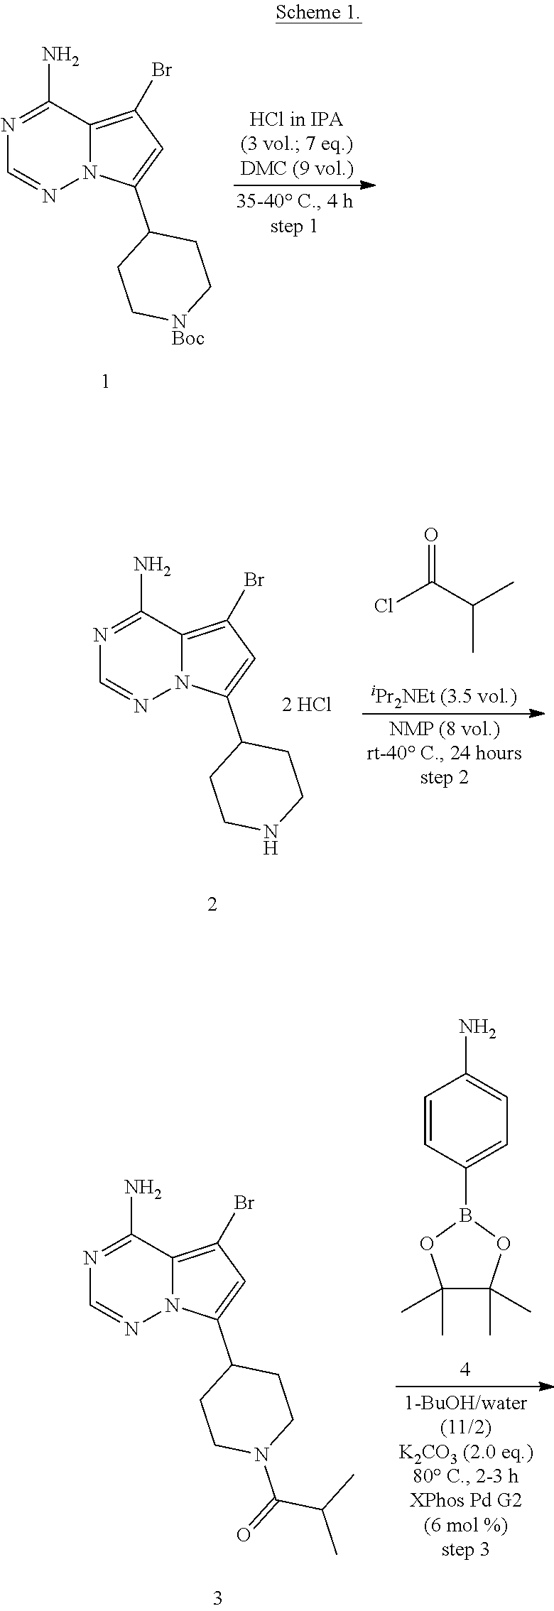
N1=C(N)C2=C(Br)C=C(C3CC[NBoc]CC3)N2N=C1.N1=C(N)C2=C(Br)C=C(C3CCNCC3)N2N=C1.ClC(C(C)C)=O.C1=CC(B2OC(C)(C)C(C)(C)O2)=CC=C1N.N1=C(N)C2=C(Br)C=C(C3CCN(C(C(C)C)=O)CC3)N2N=C1
